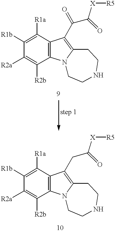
C1([R1a])=C([R1b])C([R2a])=C([R2b])C2=C1C(C(=O)C(=O)[X][R5])=C1N2CCNCC1.C1([R1a])=C([R1b])C([R2a])=C([R2b])C2=C1C(CC([X][R5])=O)=C1N2CCNCC1
